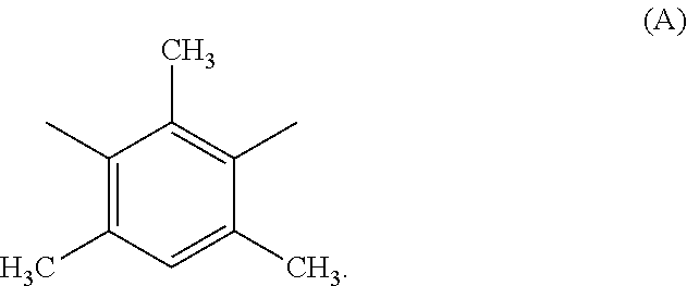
C1(C)=C(C)C=C(C)C(C)=C1C
